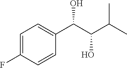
C1=C(F)C=CC(C(C(C(C)C)O)O)=C1
